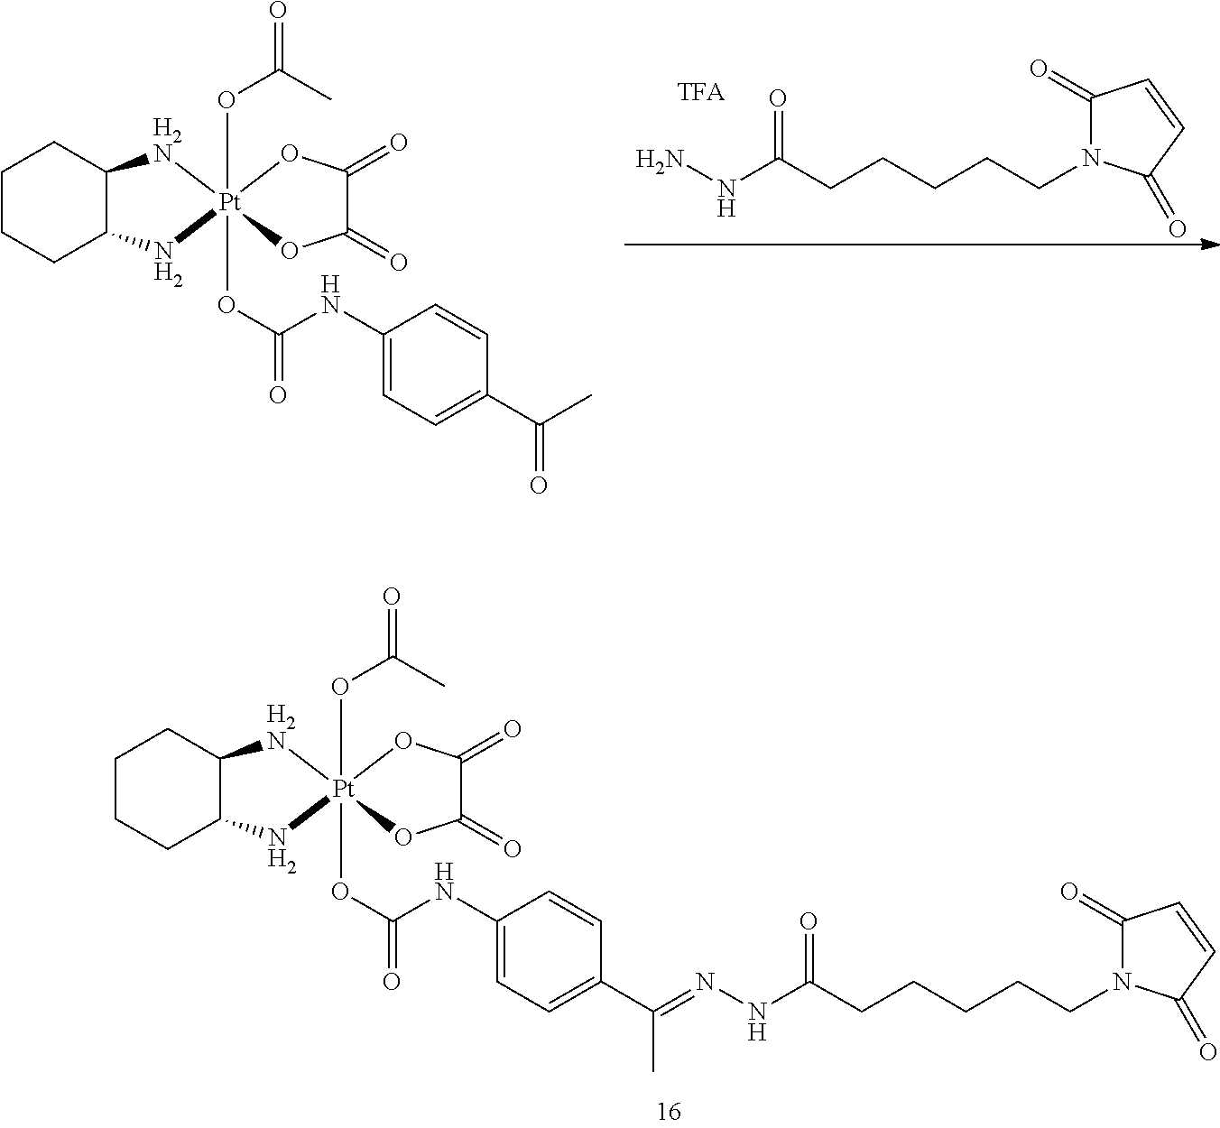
C1CCC2C(C1)[H2N][Pt]1(OC(=O)C)(OC(=O)NC3=CC=C(C(C)=O)C=C3)(N2)OC(=O)C(=O)O1.C1(=O)N(CCCCCC(NN)=O)C(=O)C=C1.C1CCC2C(C1)[H2N][Pt]1(OC(=O)C)(OC(=O)NC3=CC=C(C(=NNC(=O)CCCCCN4C(=O)C=CC4=O)C)C=C3)(N2)OC(=O)C(=O)O1
